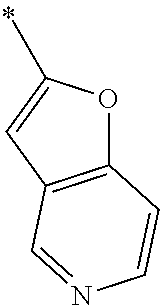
C12=C(C=C(C)O1)C=NC=C2
